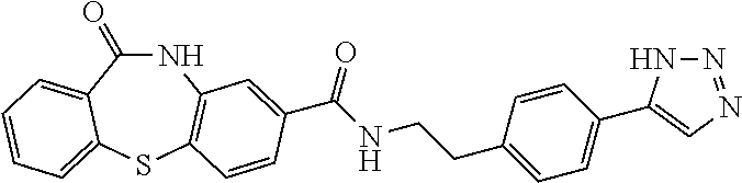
N1C(=O)C2=CC=CC=C2SC2=C1C=C(C(NCCC1=CC=C(C3=CN=NN3)C=C1)=O)C=C2
